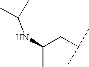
N(C(CC(C)C)C)C(C)C
